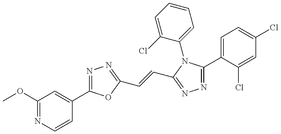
COC1=NC=CC(C2=NN=C(C=CC3=NN=C(C4=CC=C(Cl)C=C4Cl)N3C3=CC=CC=C3Cl)O2)=C1
